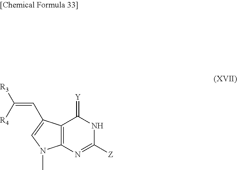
C12=C(N=C([Z])NC1=[Y])N(C)C=C2C=C([R4])[R3]
